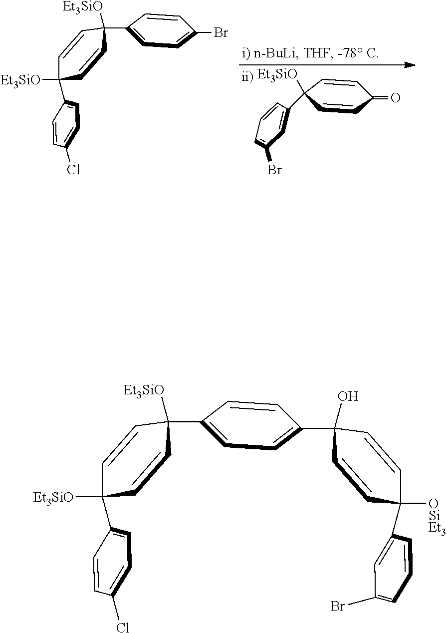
C1(C2([Et3SiO])C=CC([Et3SiO])(C3=CC=C(Br)C=C3)C=C2)=CC=C(Cl)C=C1.C1=CC=C(Br)C=C1C1([Et3SiO])C=CC(=O)C=C1.C1(C2([Et3SiO])C=CC([Et3SiO])(C3=CC=C(C4(O)C=CC([OSiEt3])(C5=CC(Br)=CC=C5)C=C4)C=C3)C=C2)=CC=C(Cl)C=C1
